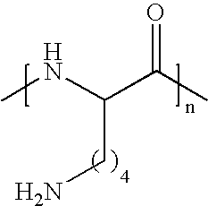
CNC(C(C)=O)CN
